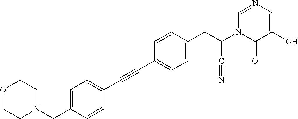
C1=C(CN2CCOCC2)C=CC(C#CC2=CC=C(CC(N3C(=O)C(O)=CN=C3)C#N)C=C2)=C1
